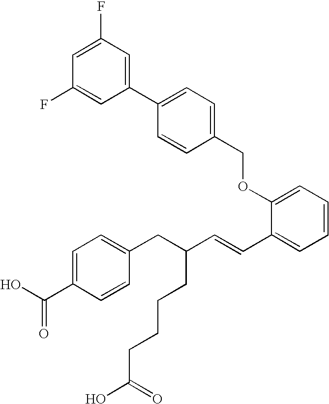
C1=C(F)C=C(C2=CC=C(COC3=CC=CC=C3C=CC(CC3=CC=C(C(O)=O)C=C3)CCCCC(O)=O)C=C2)C=C1F
